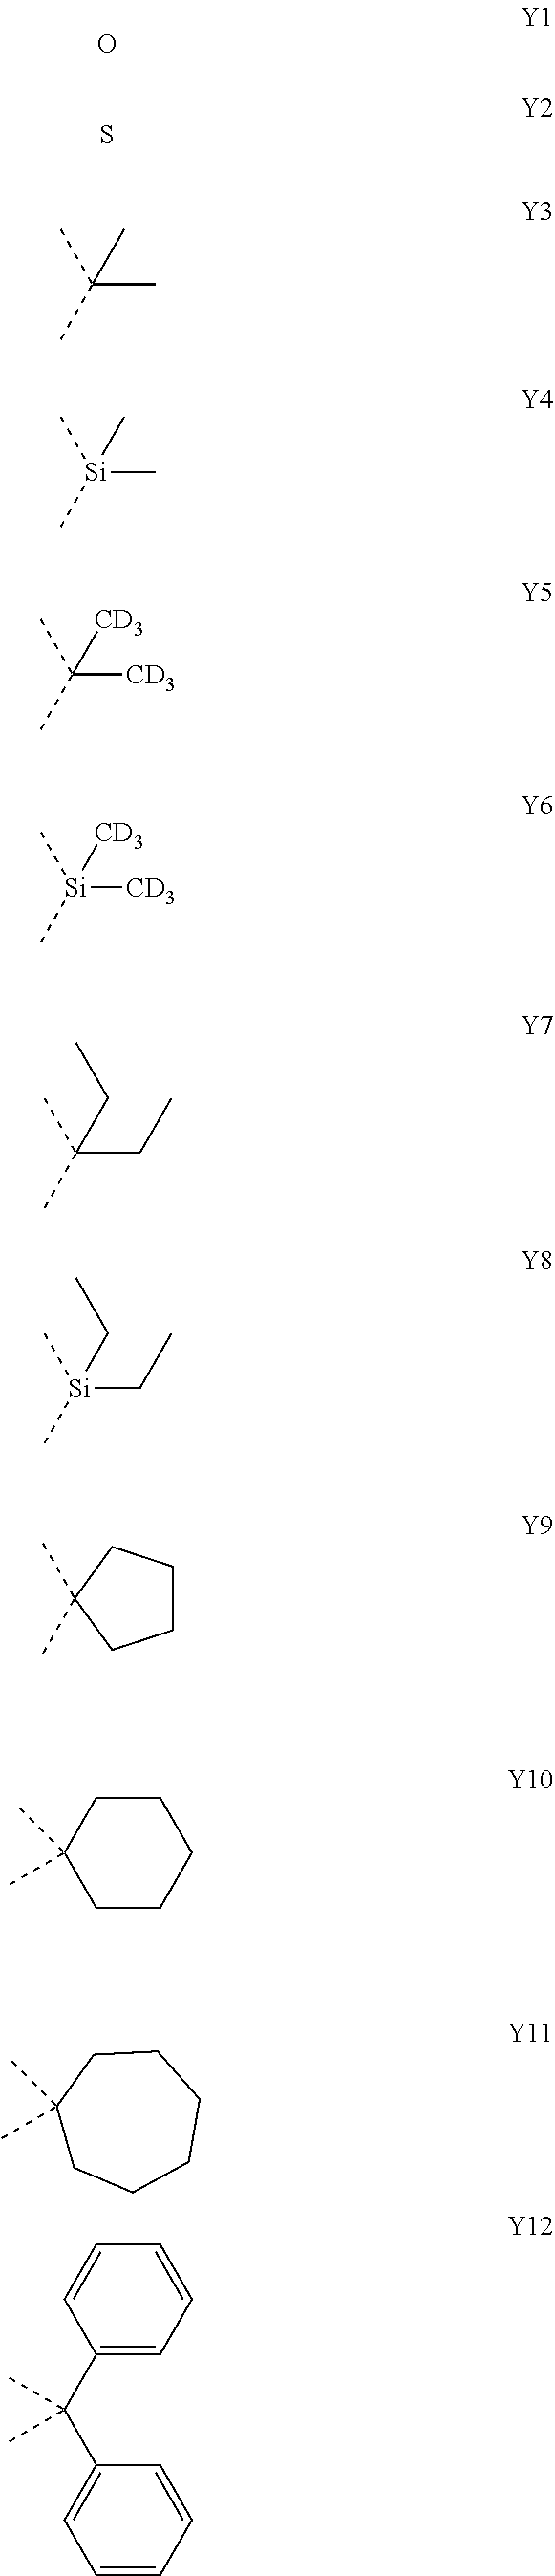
O.S.C(C)(C)(C)C.[Si](C)(C)(C)C.C([CD3])(C)(C)[CD3].[Si]([CD3])(C)(C)[CD3].C(CC)(C)(C)CC.[Si](CC)(C)(C)CC.C1CCC(C)(C)C1.C1CC(C)(C)CCC1.C1CC(C)(C)CCCC1.C1=CC(C(C2=CC=CC=C2)(C)C)=CC=C1
